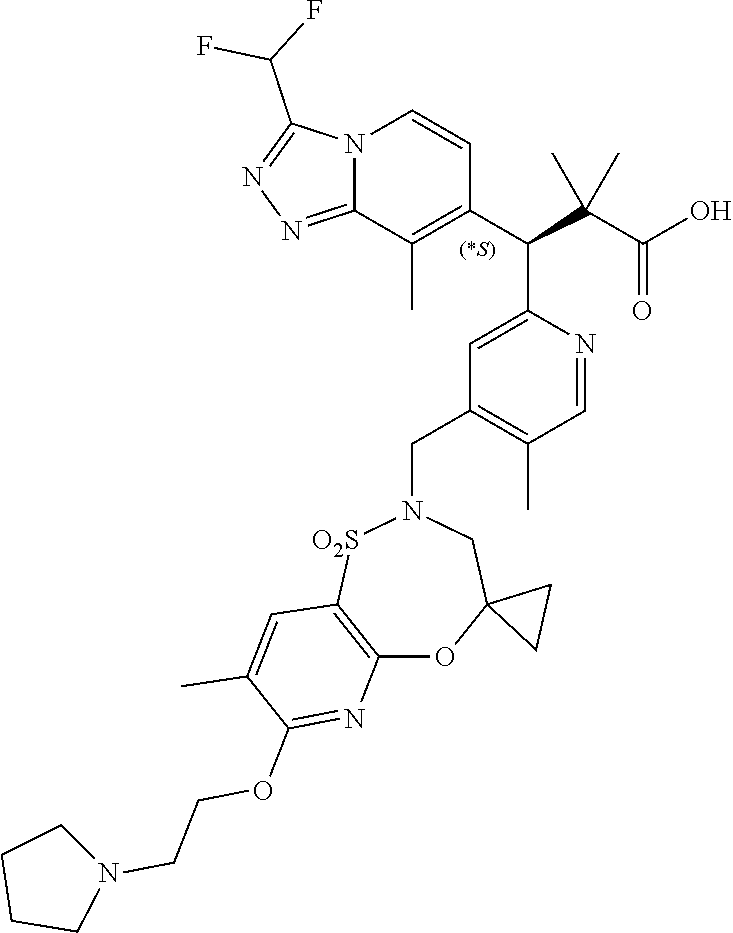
N12C(=NN=C1C(F)F)C(C)=C(C(C(C(O)=O)(C)C)C1=CC(CN3[O2S]C4=C(OC5(C3)CC5)N=C(OCCN3CCCC3)C(C)=C4)=C(C)C=N1)C=C2
